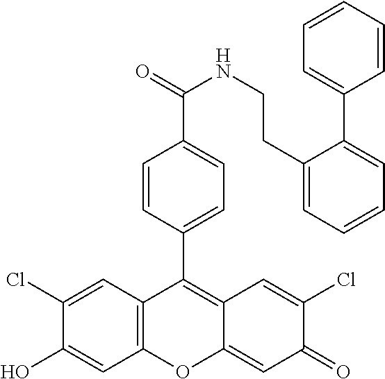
C12=C(C=C(Cl)C(O)=C1)C(C1=CC=C(C(=O)NCCC3=CC=CC=C3C3=CC=CC=C3)C=C1)=C1C(=CC(=O)C(Cl)=C1)O2
